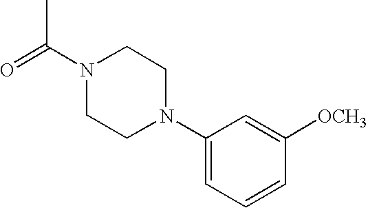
O=C(N1CCN(C2=CC=CC([OCH3])=C2)CC1)C
